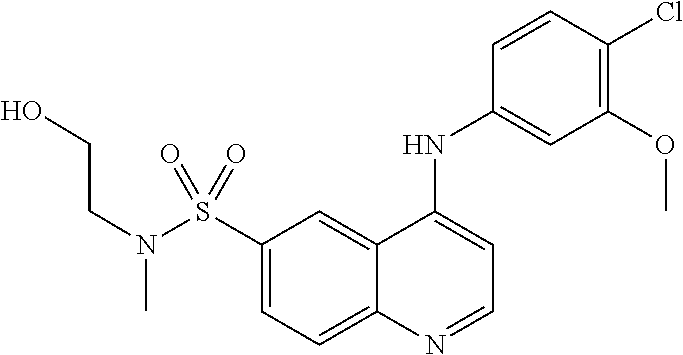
C1(S(=O)(N(C)CCO)=O)=CC=C2C(=C1)C(NC1=CC(OC)=C(Cl)C=C1)=CC=N2
